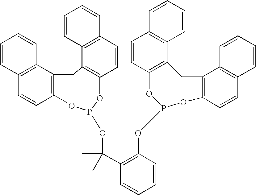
C12=C(C3=C(C=C1)OP(OC(C1=C(OP4OC5=C(C6=C(C=C5)C=CC=C6)CC5=C(O4)C=CC4=C5C=CC=C4)C=CC=C1)(C)C)OC1=C(C4=C(C=C1)C=CC=C4)C3)C=CC=C2
